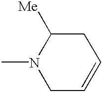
C1C=CCC([Me])N1C
